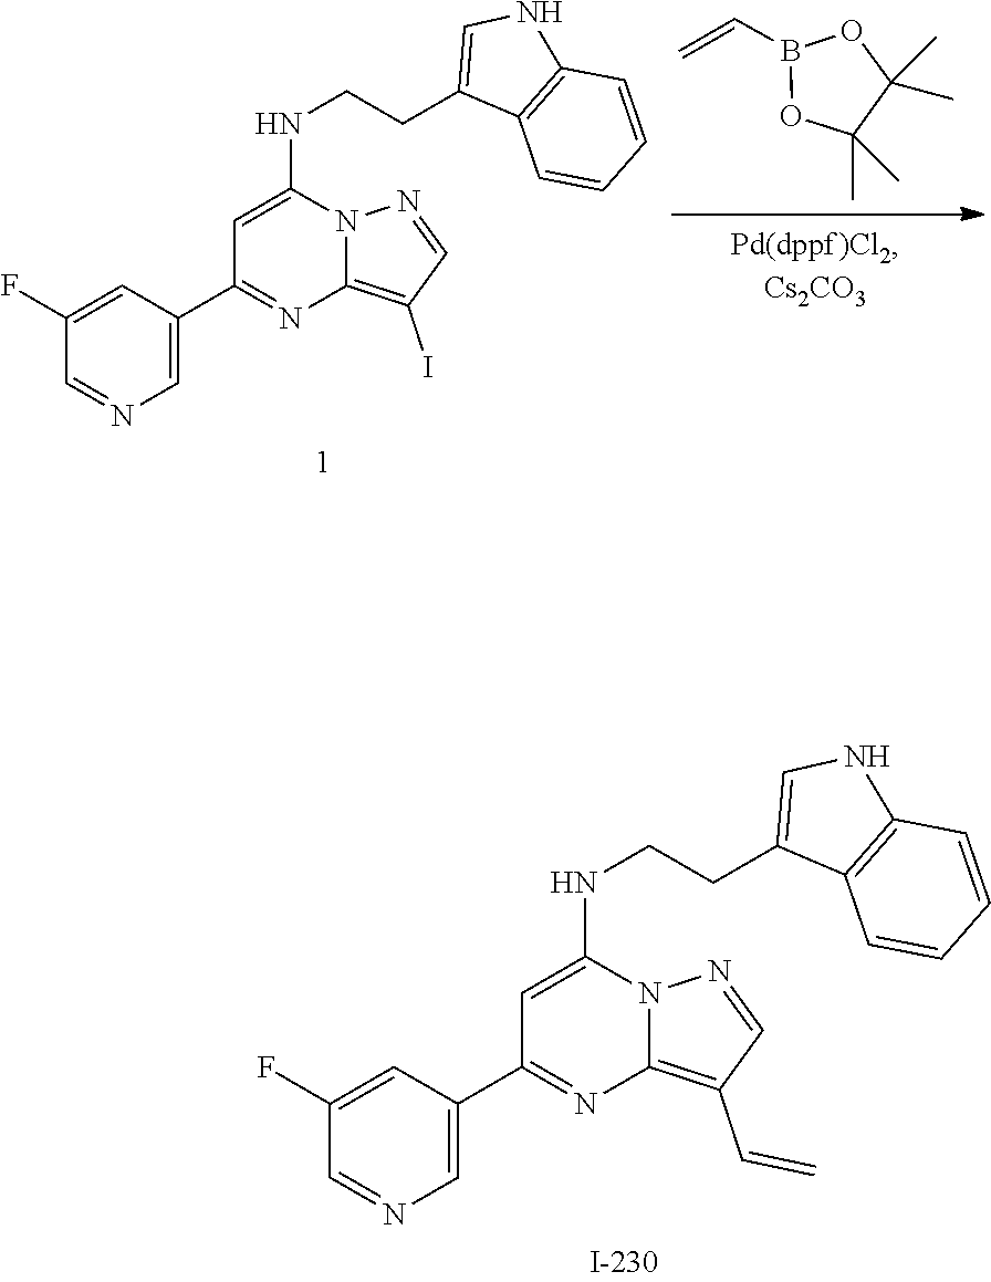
C1=NC=C(C2=NC3=C(C=C)C=NN3C(NCCC3=CNC4=C3C=CC=C4)=C2)C=C1F.B1(C=C)OC(C)(C)C(C)(C)O1.C1=NC=C(C2=NC3=C(I)C=NN3C(NCCC3=CNC4=C3C=CC=C4)=C2)C=C1F
